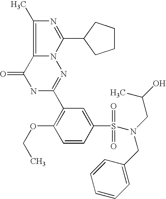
C12=C(C)N=C(C3CCCC3)N1N=C(C1=C(OCC)C=CC(S(=O)(=O)N(CC(O)C)CC3=CC=CC=C3)=C1)NC2=O
